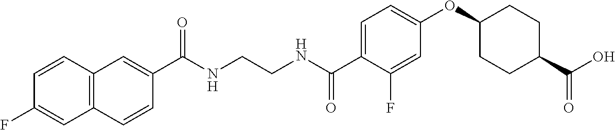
C(NCCNC(C1=CC=C(OC2CCC(C(O)=O)CC2)C=C1F)=O)(=O)C1=CC2=C(C=C1)C=C(F)C=C2
